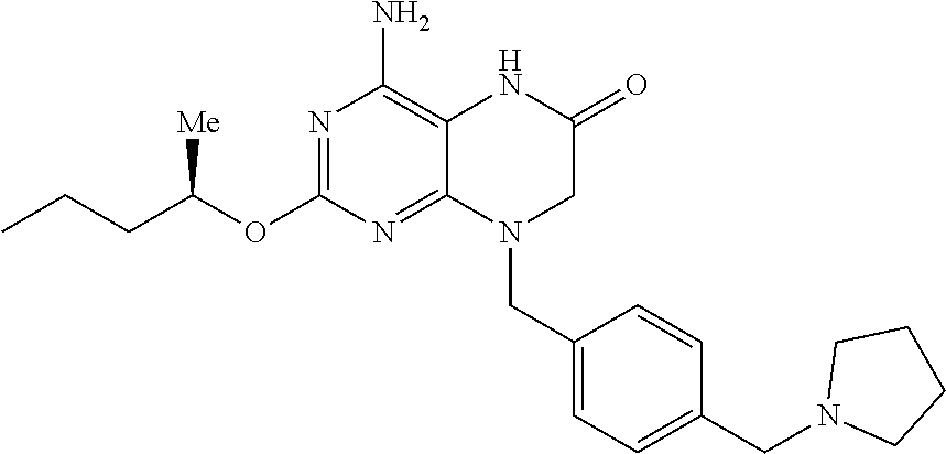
N1=C(OC(CCC)[Me])N=C2C(=C1N)NC(=O)CN2CC1=CC=C(CN2CCCC2)C=C1
